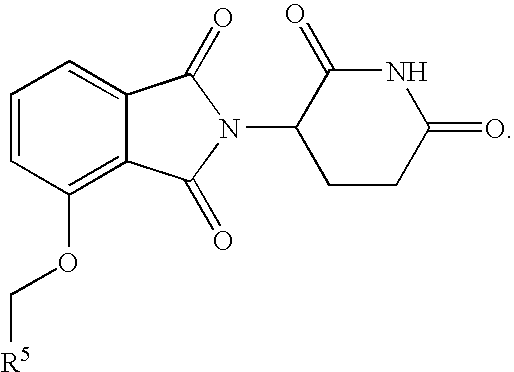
C1=CC(OC[R5])=C2C(=C1)C(=O)N(C1CCC(=O)NC1=O)C2=O
